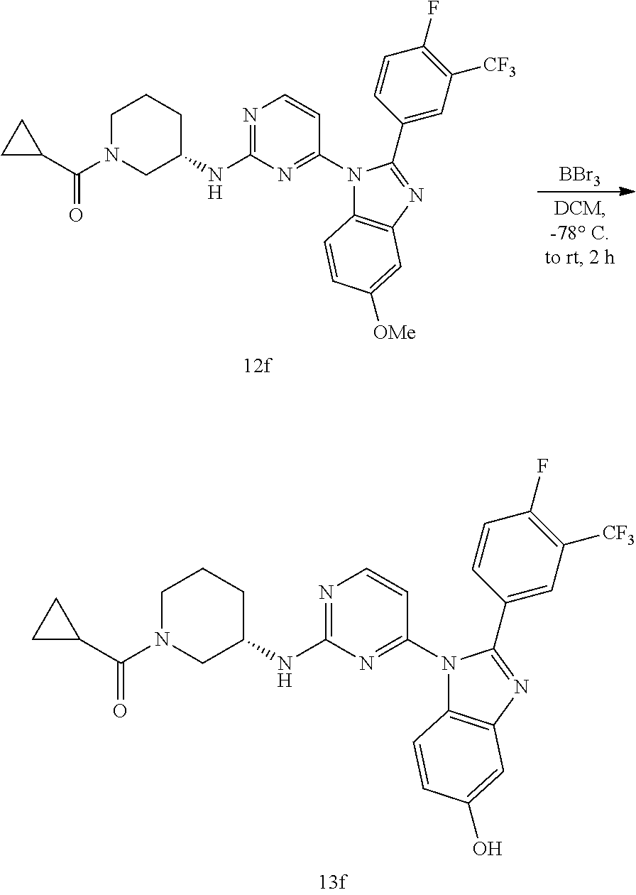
N1=C(NC2CCCN(C(C3CC3)=O)C2)N=C(N2C3=C(N=C2C2=CC([CF3])=C(F)C=C2)C=C([OMe])C=C3)C=C1.[BBr3].N1=C(NC2CCCN(C(C3CC3)=O)C2)N=C(N2C3=C(N=C2C2=CC([CF3])=C(F)C=C2)C=C(O)C=C3)C=C1
